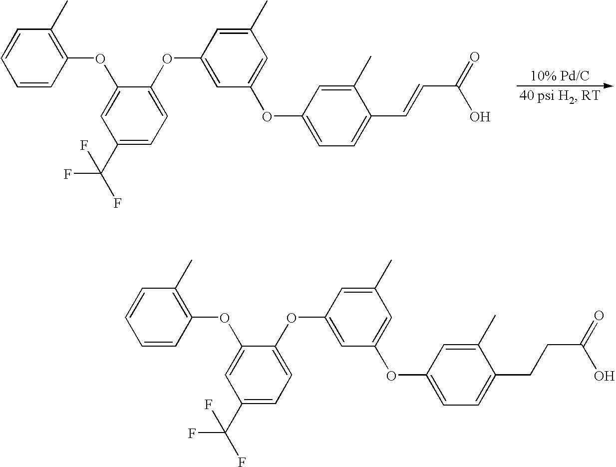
C1=CC=CC(OC2=CC(C(F)(F)F)=CC=C2OC2=CC(OC3=CC=C(C=CC(=O)O)C(C)=C3)=CC(C)=C2)=C1C.C1=CC=CC(OC2=CC(C(F)(F)F)=CC=C2OC2=CC(OC3=CC=C(CCC(=O)O)C(C)=C3)=CC(C)=C2)=C1C
